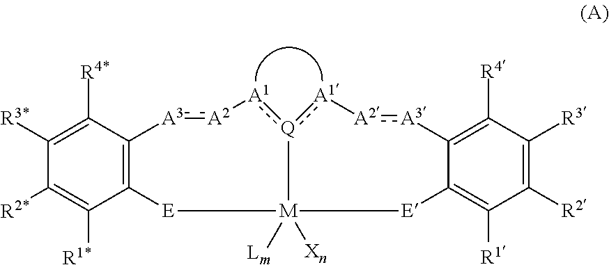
C12=C(C([R4*])=C([R3*])C([R2*])=C1[R1*])[A3]:[A2][A1]:[Q]1:[A1][A2]:[A3]C3=C([R4])C([R3])=C([R2])C([R1])=C3[E][M]1([Lm])([Xn])[E]2
